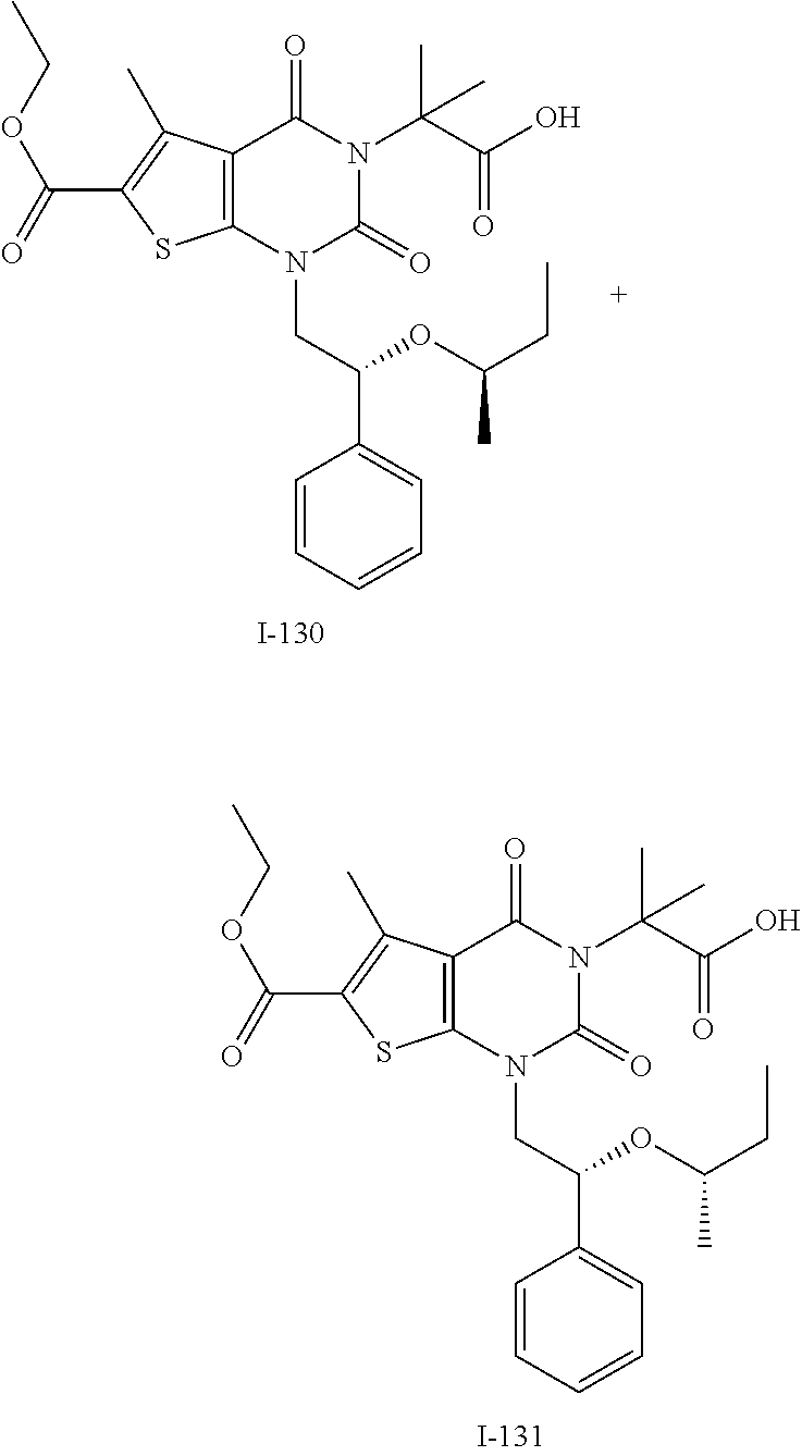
C12=C(SC(C(=O)OCC)=C1C)N(CC(C1=CC=CC=C1)OC(CC)C)C(=O)N(C(C(=O)O)(C)C)C2=O.C12=C(SC(C(=O)OCC)=C1C)N(CC(C1=CC=CC=C1)OC(CC)C)C(=O)N(C(C(=O)O)(C)C)C2=O
